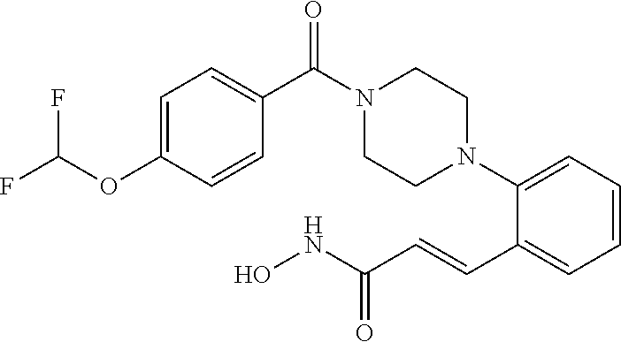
C1(C(N2CCN(C3=CC=CC=C3C=CC(NO)=O)CC2)=O)=CC=C(OC(F)F)C=C1
